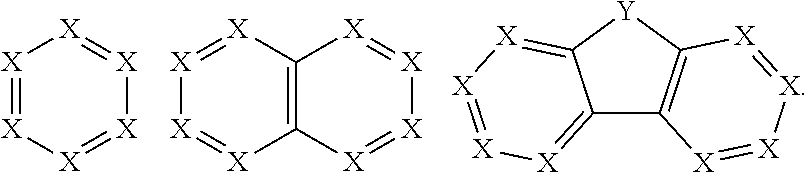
[X]1=[X][X]=[X][X]=[X]1.[X]1=[X]C2=C([X]=[X]1)[X]=[X][X]=[X]2.C12=[X][X]=[X][X]=C1[Y]C1=C2[X]=[X][X]=[X]1
